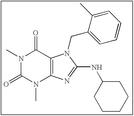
CN1C(=O)N(C)C2=C(C1=O)N(CC1=CC=CC=C1C)C(NC1CCCCC1)=N2
